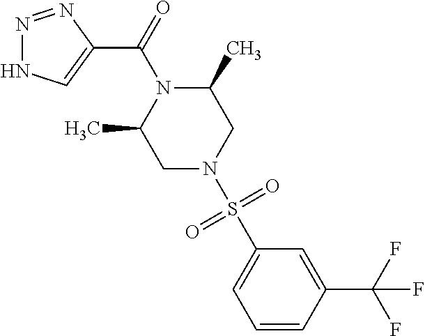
N1=NC(C(=O)N2C(C)CN(S(C3=CC=CC(C(F)(F)F)=C3)(=O)=O)CC2C)=CN1
